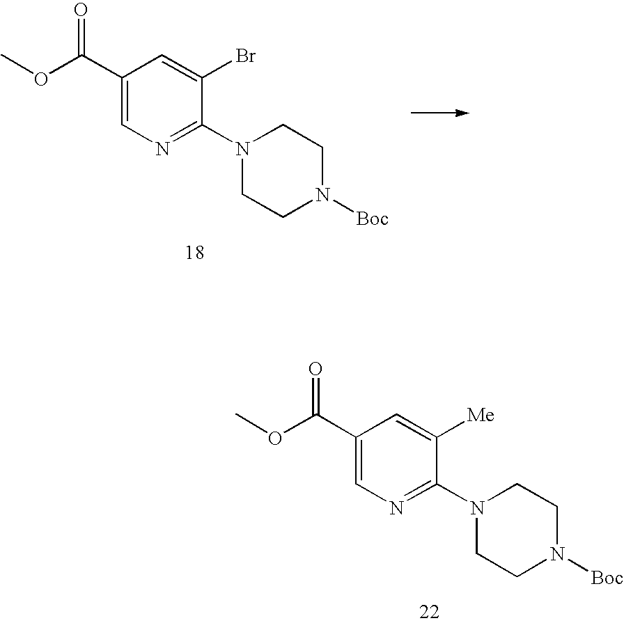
COC(C1=CN=C(N2CCN([Boc])CC2)C(Br)=C1)=O.O(C(C1=CN=C(N2CCN([Boc])CC2)C([Me])=C1)=O)C
